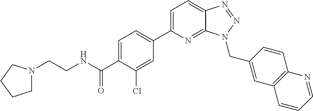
C1=C(C(NCCN2CCCC2)=O)C(Cl)=CC(C2=CC=C3C(=N2)N(CC2=CC4=C(C=C2)N=CC=C4)N=N3)=C1
